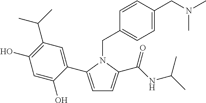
C1=C(C2=CC(C(C)C)=C(O)C=C2O)N(CC2=CC=C(CN(C)C)C=C2)C(C(NC(C)C)=O)=C1
